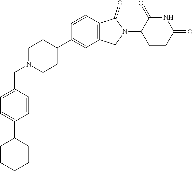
C1N(CC2=CC=C(C3CCCCC3)C=C2)CCC(C2=CC3=C(C=C2)C(=O)N(C2CCC(=O)NC2=O)C3)C1
